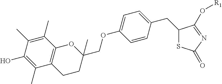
C12=C(C(C)=C(C)C(O)=C1C)OC(COC1=CC=C(CC3SC(=O)N=C3O[R1])C=C1)(C)CC2
